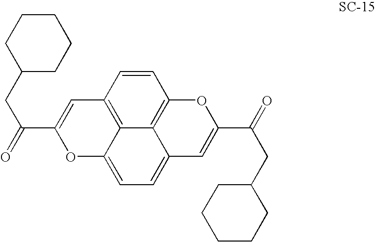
C(C(=O)C1=CC2=C3C(=CC=C4C3=C(C=C2)OC(C(=O)CC2CCCCC2)=C4)O1)C1CCCCC1
